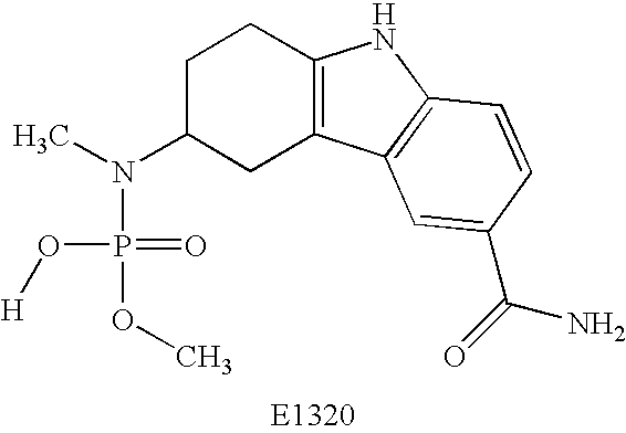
CN(C1CC2=C(CC1)NC1=C2C=C(C(=O)N)C=C1)P(O[H])(=O)OC
